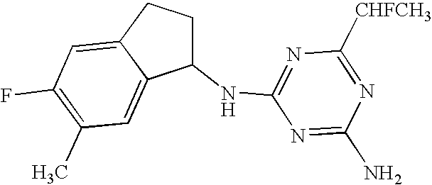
C1(NC2=NC([CHFCH3])=NC(N)=N2)CCC2=CC(F)=C(C)C=C12
